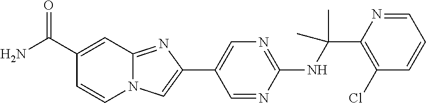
C1(C(NC2=NC=C(C3=CN4C(=N3)C=C(C(N)=O)C=C4)C=N2)(C)C)=C(Cl)C=CC=N1
